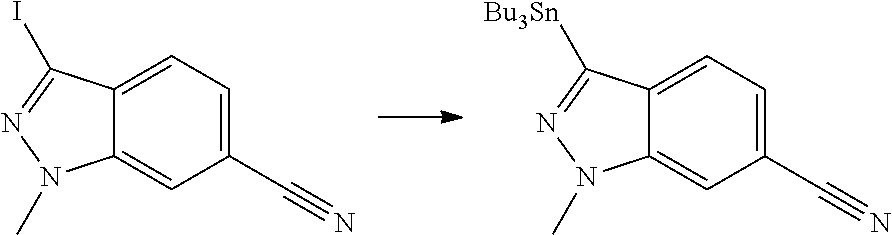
C12=CC=C(C#N)C=C1N(C)N=C2I.C12=CC=C(C#N)C=C1N(C)N=C2[Bu3Sn]
